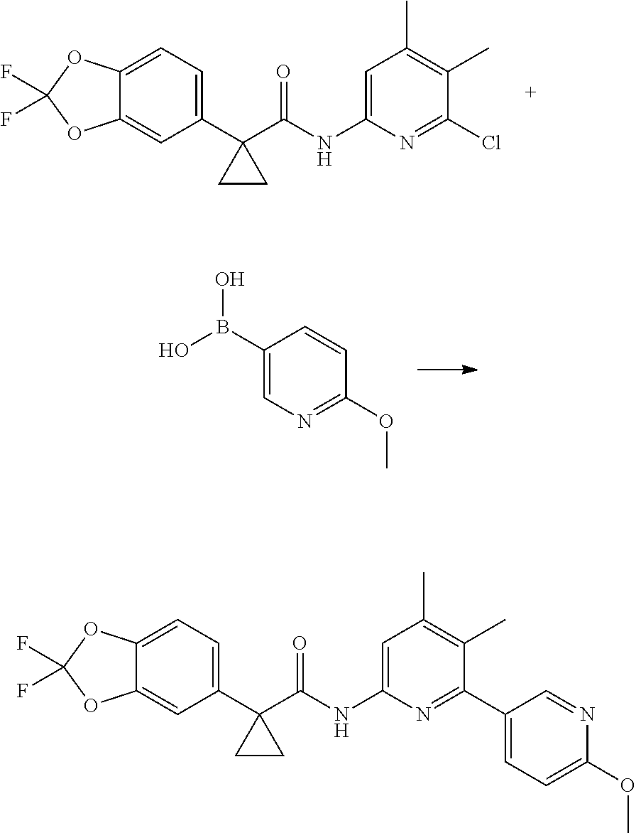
C1(C2(C(NC3=CC(C)=C(C)C(Cl)=N3)=O)CC2)=CC=C2C(=C1)OC(F)(F)O2.C1=C(B(O)O)C=CC(OC)=N1.C1(C2(C(NC3=CC(C)=C(C)C(C4=CC=C(OC)N=C4)=N3)=O)CC2)=CC=C2C(=C1)OC(F)(F)O2
